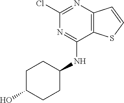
C1(Cl)=NC2=C(C(NC3CCC(O)CC3)=N1)SC=C2
